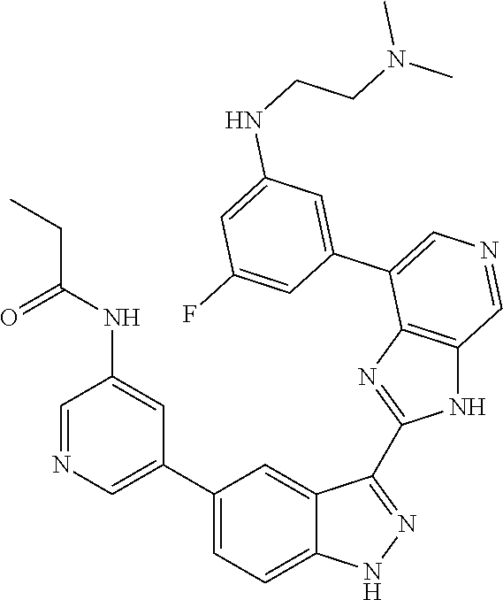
C1(C2=CN=CC(NC(CC)=O)=C2)=CC=C2C(=C1)C(C1=NC3=C(N1)C=NC=C3C1=CC(NCCN(C)C)=CC(F)=C1)=NN2
